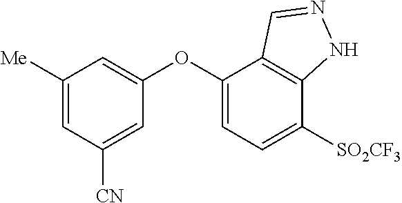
C1([Me])=CC([CN])=CC(OC2=CC=C([SO2CF3])C3=C2C=NN3)=C1
